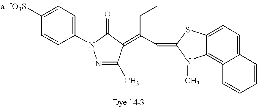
C(C=C1SC2=CC=C3C(=C2N1C)C=CC=C3)(=C1C(C)=NN(C2=CC=C([a+ -O3S])C=C2)C1=O)CC
